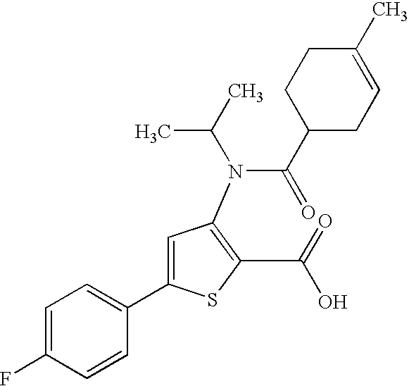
C1=C(F)C=CC(C2=CC(N(C(C)C)C(C3CC=C(C)CC3)=O)=C(C(=O)O)S2)=C1
